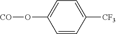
O(C1=CC=C([CF3])C=C1)[CO]
